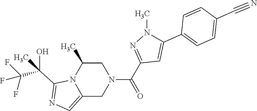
C1C(C)N2C(=CN=C2C(C(F)(F)F)(O)C)CN1C(C1=NN(C)C(C2=CC=C(C#N)C=C2)=C1)=O
